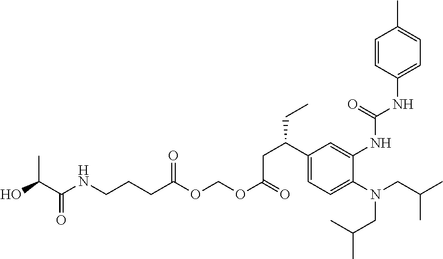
C1(C(CC(OCOC(CCCNC(C(O)C)=O)=O)=O)CC)=CC=C(N(CC(C)C)CC(C)C)C(NC(NC2=CC=C(C)C=C2)=O)=C1
